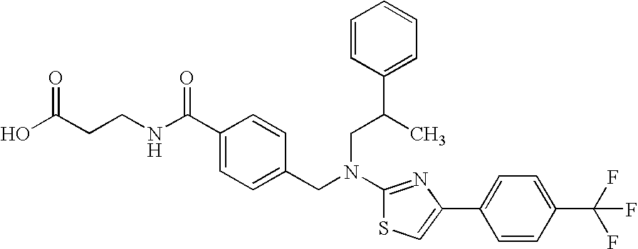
C(CCNC(C1=CC=C(CN(CC(C2=CC=CC=C2)C)C2=NC(C3=CC=C(C(F)(F)F)C=C3)=CS2)C=C1)=O)(O)=O
